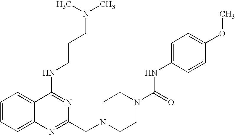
C12=CC=CC=C1C(NCCCN(C)C)=NC(CN1CCN(C(NC3=CC=C(OC)C=C3)=O)CC1)=N2
